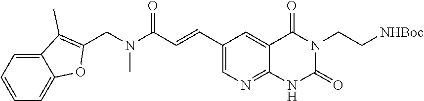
CN(C(C=CC1=CN=C2NC(=O)N(CC[NHBoc])C(=O)C2=C1)=O)CC1=C(C)C2=CC=CC=C2O1
